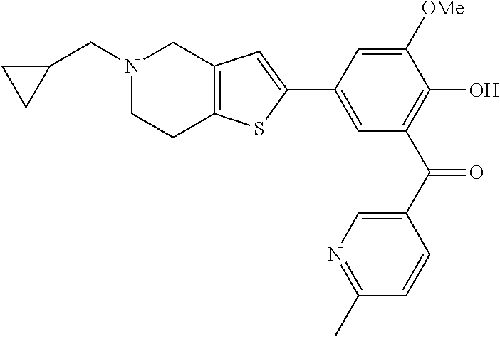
C1(C2=CC(C(C3=CN=C(C)C=C3)=O)=C(O)C([OMe])=C2)=CC2=C(S1)CCN(CC1CC1)C2
